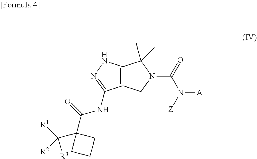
C12=C(CN(C(=O)N([Z])[A])C1(C)C)C(NC(C1(C([R1])([R3])[R2])CCC1)=O)=NN2
